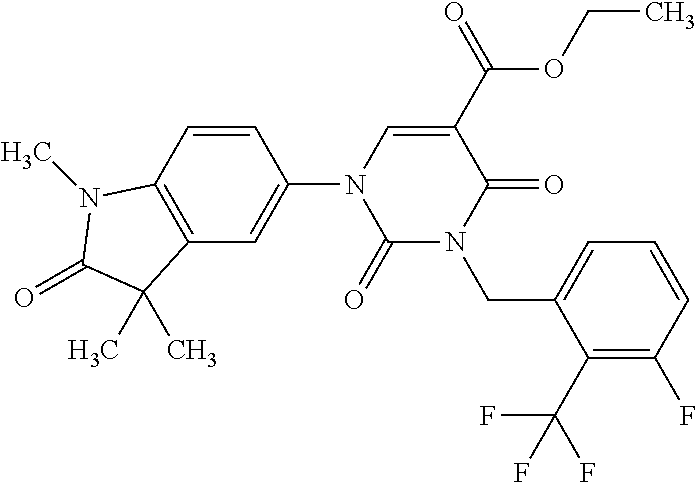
C1(C(F)(F)F)=C(F)C=CC=C1CN1C(=O)C(C(=O)OCC)=CN(C2=CC3=C(C=C2)N(C)C(=O)C3(C)C)C1=O
